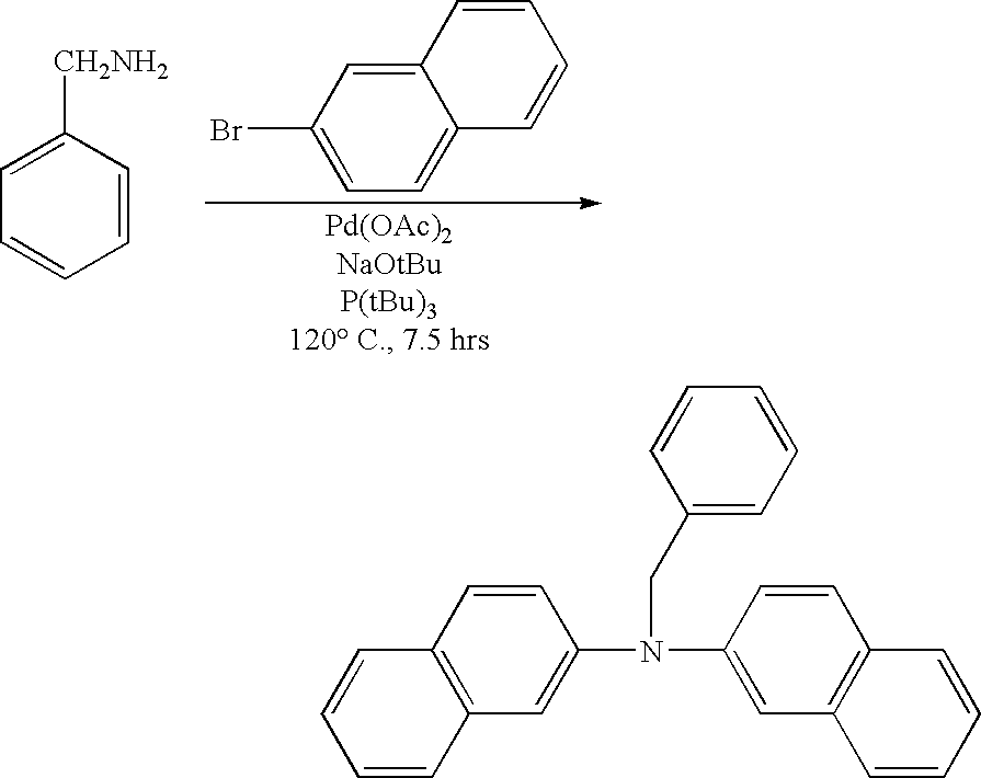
C1=CC([CH2NH2])=CC=C1.C12=CC(Br)=CC=C1C=CC=C2.C1=CC2=C(C=C1N(CC1=CC=CC=C1)C1=CC3=C(C=C1)C=CC=C3)C=CC=C2
